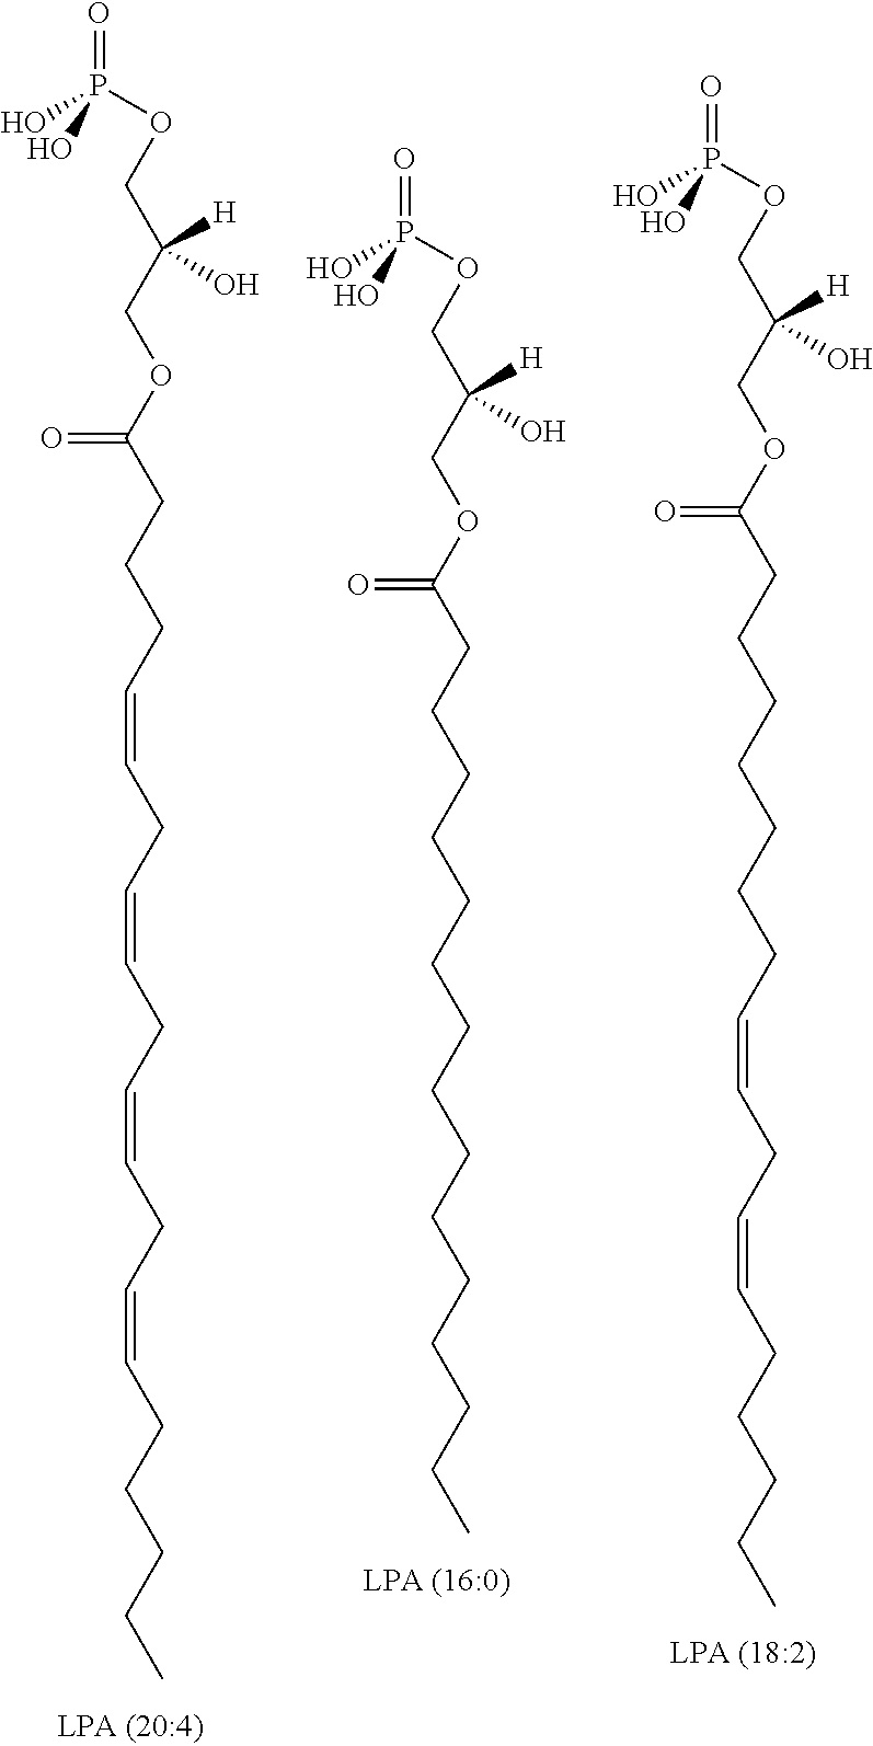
C(CCCC(OCC(COP(=O)(O)O)(O)[H])=O)CCCC=CCC=CCCCCC.C(CCCC(OCC(COP(=O)(O)O)(O)[H])=O)CCCCCCCCCCC.CCCCCC=CCC=CCC=CCC=CCCCC(OCC(COP(=O)(O)O)(O)[H])=O
